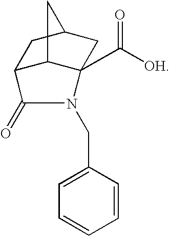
C12C3C(C([OH])=O)(CC(C1)C3)N(CC1=CC=CC=C1)C2=O
